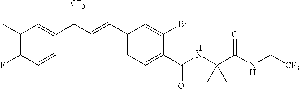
C1(C)=C(F)C=CC(C(C=CC2=CC=C(C(NC3(C(NC[CF3])=O)CC3)=O)C(Br)=C2)[CF3])=C1
